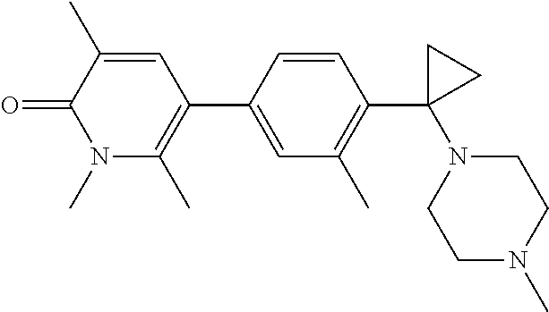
C1=C(C2=C(C)N(C)C(=O)C(C)=C2)C=CC(C2(N3CCN(C)CC3)CC2)=C1C
